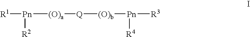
[R1][Pn]([(O)a][Q][(O)b][Pn]([R3])[R4])[R2]
